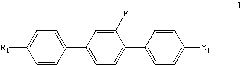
C1([R1])=CC=C(C2=CC=C(C3=CC=C([X1])C=C3)C(F)=C2)C=C1
